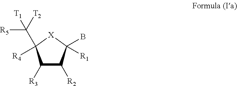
C1([R3])C([R2])C([R1])(B)[X]C1(C([R5])([T2])[T1])[R4]
